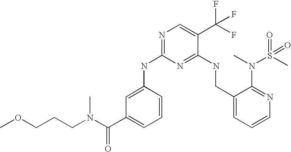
C1(CNC2=NC(NC3=CC(C(N(CCCOC)C)=O)=CC=C3)=NC=C2C(F)(F)F)=CC=CN=C1N(C)S(C)(=O)=O
